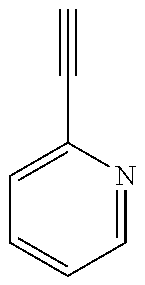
C1=C(C#C)N=CC=C1
